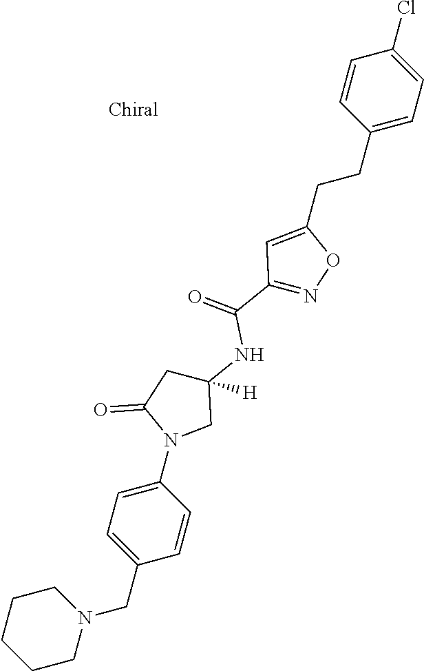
C1=CC(CCC2=CC(C(=O)NC3([H])CC(=O)N(C4=CC=C(CN5CCCCC5)C=C4)C3)=NO2)=CC=C1Cl
